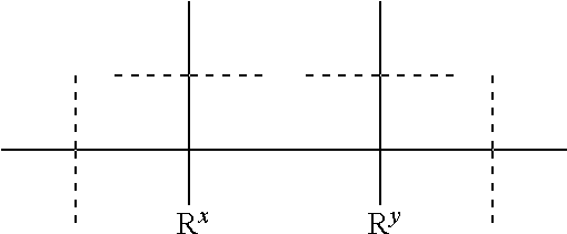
C([Rx])(C([Ry])(C(C)(C)C)C(C)(C)C)(C(C)(C)C)C(C)(C)C
